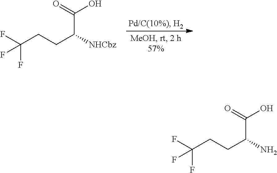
C(CCC([NHCbz])C(=O)O)(F)(F)F.C(CCC(N)C(=O)O)(F)(F)F
